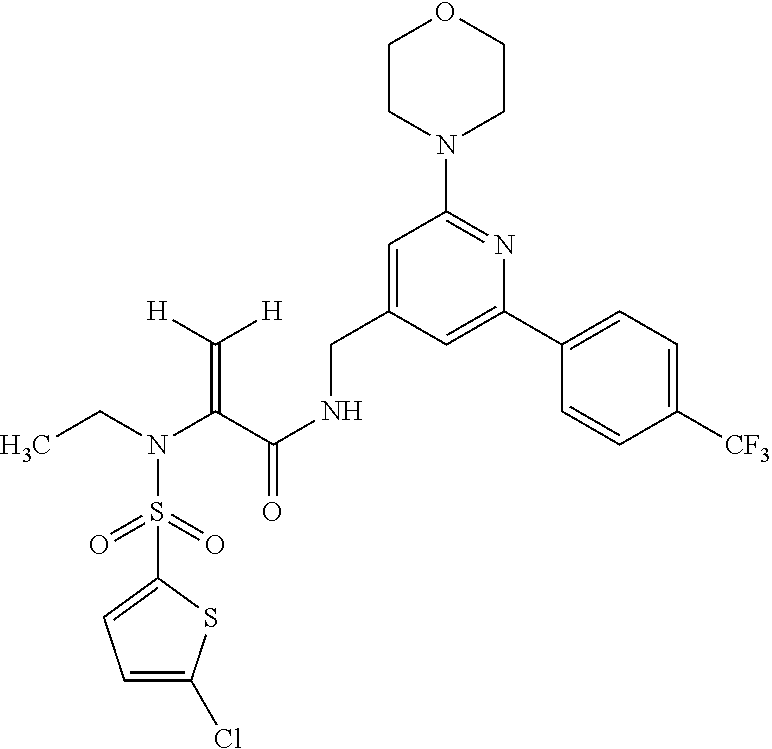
CCN(C(C(NCC1=CC(N2CCOCC2)=NC(C2=CC=C([CF3])C=C2)=C1)=O)=C([H])[H])S(=O)(=O)C1=CC=C(Cl)S1
